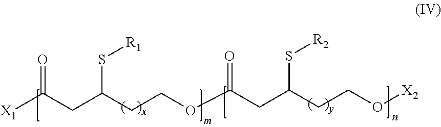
[X1]C(CC(CCOC(CC(CCO[X2])S[R2])=O)S[R1])=O
